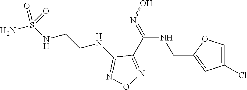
C1(Cl)=COC(CNC(=NO)C2=NON=C2NCCNS(N)(=O)=O)=C1
